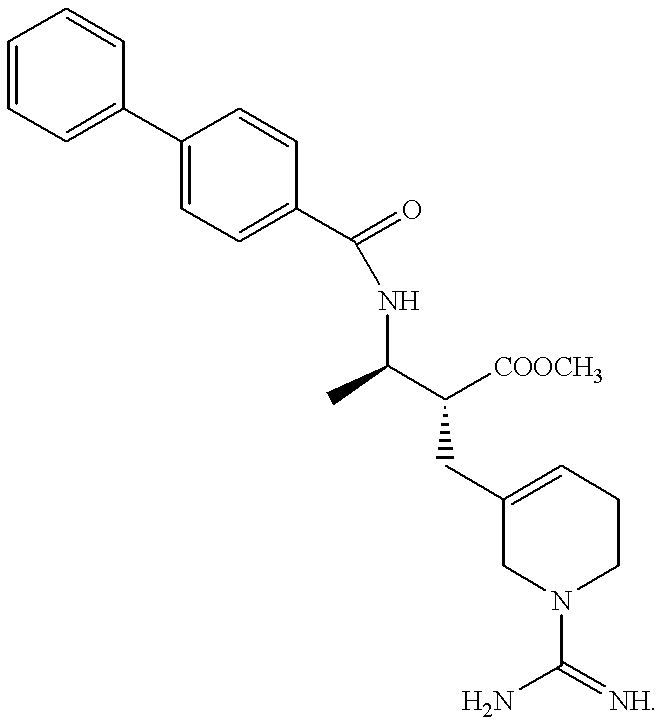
C1=CC=C(C2=CC=C(C(=O)NC(C)C([COOCH3])CC3=CCCN(C(N)=[NH])C3)C=C2)C=C1
